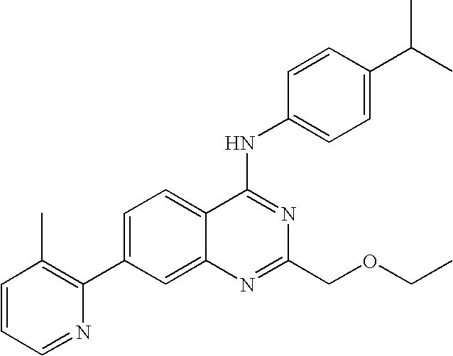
C1=CC=NC(C2=CC=C3C(=C2)N=C(COCC)N=C3NC2=CC=C(C(C)C)C=C2)=C1C
